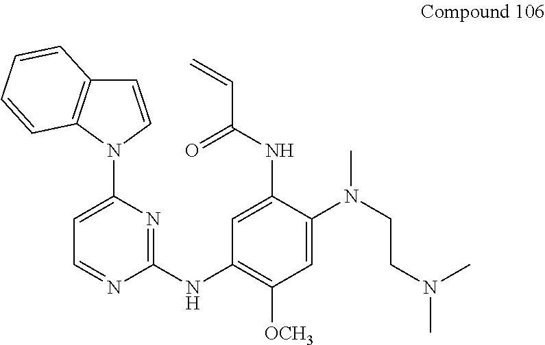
C1=CN(C2=CC=NC(NC3=C([OCH3])C=C(N(CCN(C)C)C)C(NC(=O)C=C)=C3)=N2)C2=C1C=CC=C2
